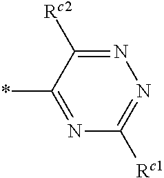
N1=C([Rc2])C(*)=NC([Rc1])=N1
